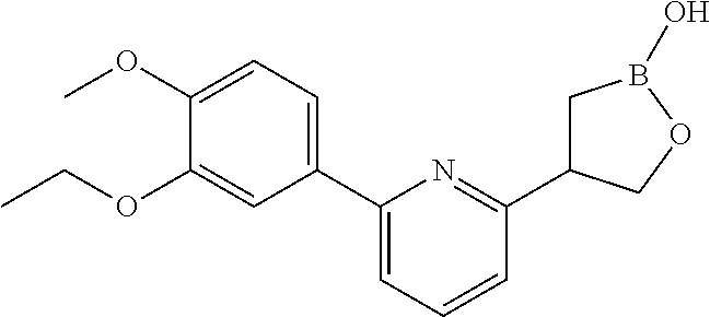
C1(C2=CC=CC(C3CB(O)OC3)=N2)=CC=C(OC)C(OCC)=C1
